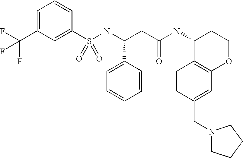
S(NC(CC(NC1C2=C(OCC1)C=C(CN1CCCC1)C=C2)=O)C1=CC=CC=C1)(=O)(=O)C1=CC(C(F)(F)F)=CC=C1
